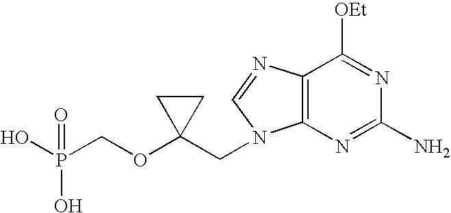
OP(COC1(CN2C3=C(N=C2)C([OEt])=NC(N)=N3)CC1)(O)=O
